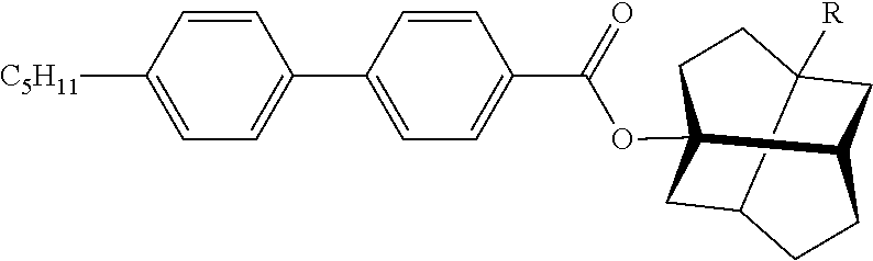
C1=CC([C5H11])=CC=C1C1=CC=C(C(OC23CCC4([R])CC(CCC2C4)C3)=O)C=C1
